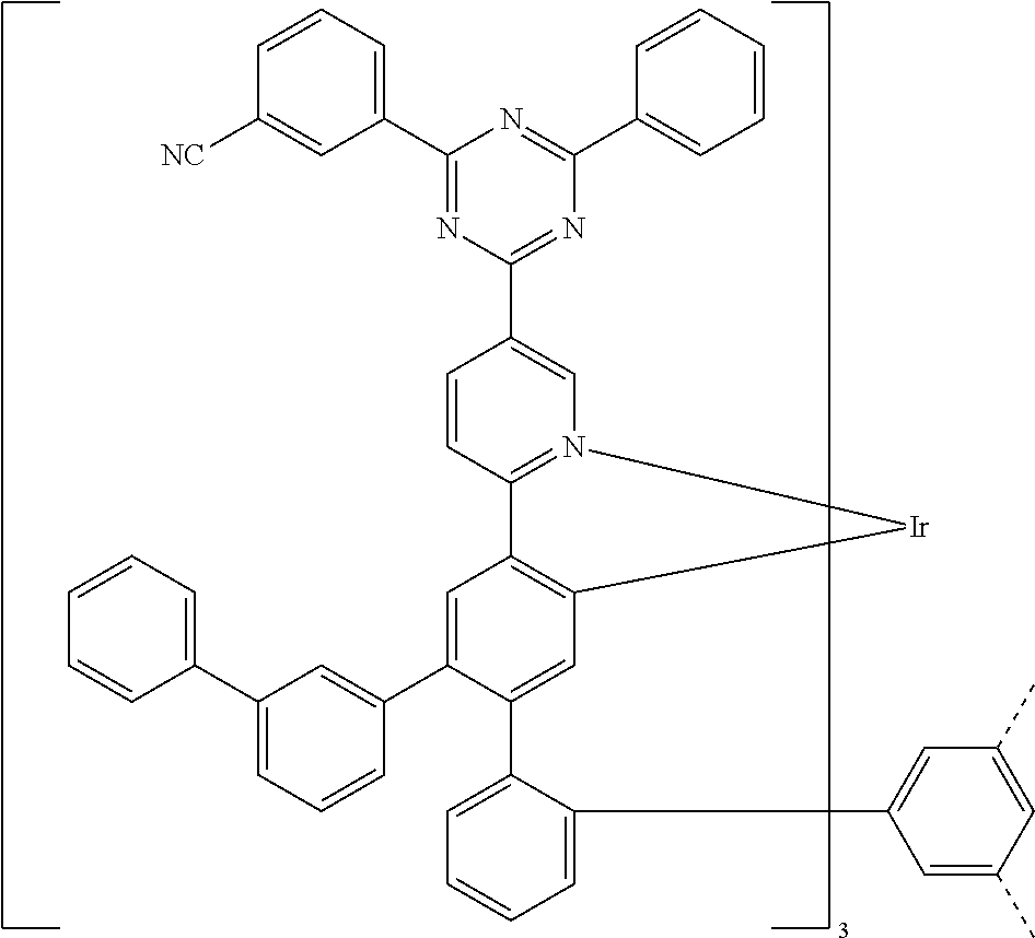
C1(C2=CC3=C(C=C2C2=CC=CC=C2C2=CC(C)=CC(C)=C2)[Ir]N2=C3C=CC(C3=NC(C4=CC=CC=C4)=NC(C4=CC=CC([NC])=C4)=N3)=C2)=CC(C2=CC=CC=C2)=CC=C1
